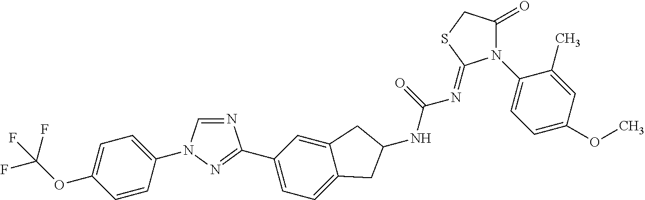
C1=CC(N2C=NC(C3=CC=C4C(=C3)CC(NC(=O)N=C3N(C5=CC=C(OC)C=C5C)C(=O)CS3)C4)=N2)=CC=C1OC(F)(F)F
